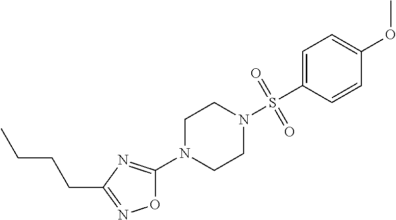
O1C(N2CCN(S(C3=CC=C(OC)C=C3)(=O)=O)CC2)=NC(CCCC)=N1
